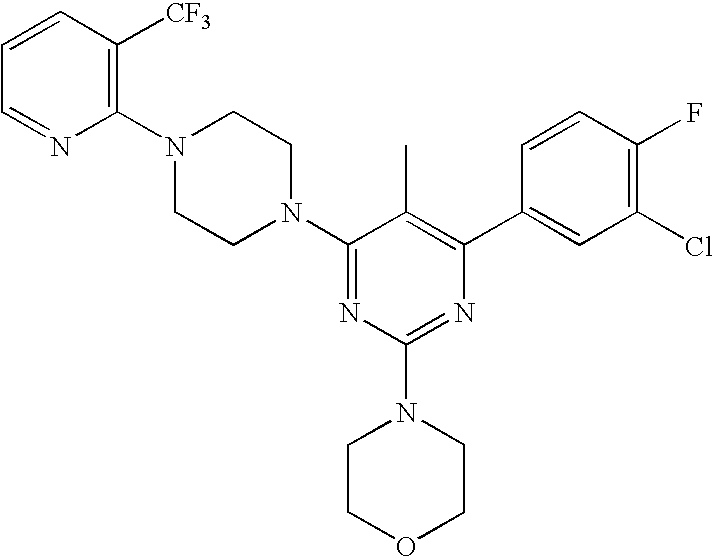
C1=CC=NC(N2CCN(C3=NC(N4CCOCC4)=NC(C4=CC(Cl)=C(F)C=C4)=C3C)CC2)=C1[CF3]
